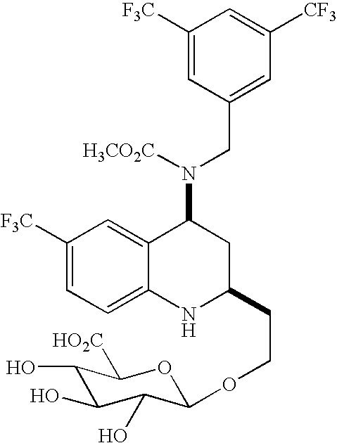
O1C(OCCC2CC(N([H3CO2C])CC3=CC([CF3])=CC([F3C])=C3)C3=CC([F3C])=CC=C3N2)C(O)C(O)C(O)C1[HO2C]
